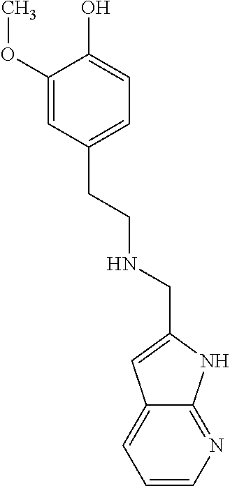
C1=CN=C2C(=C1)C=C(CNCCC1=CC=C(O)C(OC)=C1)N2
